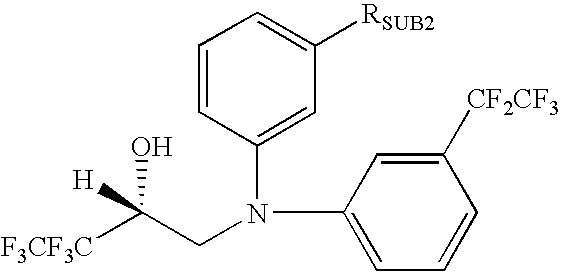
[F3CF3C]C(CN(C1=CC([RSUB2])=CC=C1)C1=CC=CC([CF2CF3])=C1)(O)[H]
